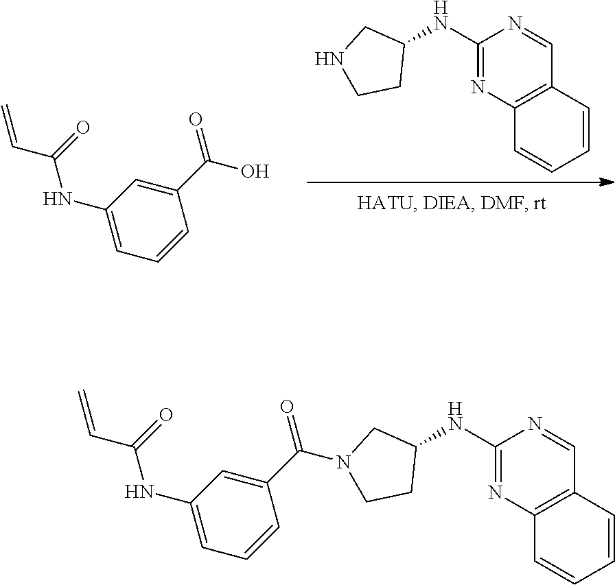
C1(NC2CNCC2)=NC2=C(C=N1)C=CC=C2.C1(NC(C=C)=O)=CC=CC(C(=O)O)=C1.C1(NC2CN(C(C3=CC(NC(C=C)=O)=CC=C3)=O)CC2)=NC2=C(C=N1)C=CC=C2
